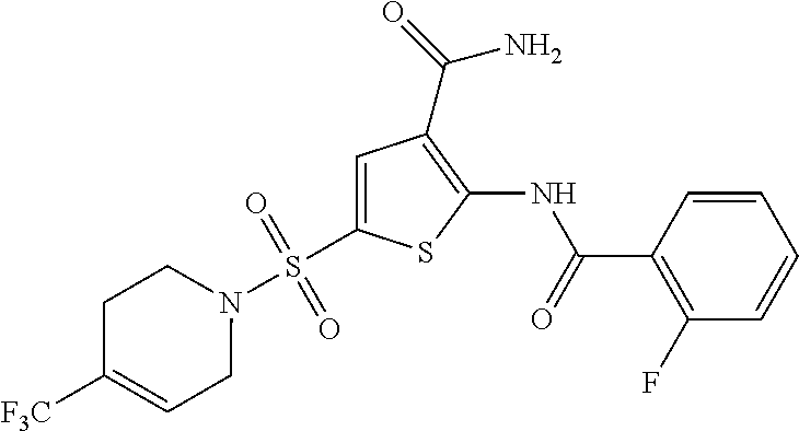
C1=CC(C(=O)NC2=C(C(=O)N)C=C(S(N3CCC([F3C])=CC3)(=O)=O)S2)=C(F)C=C1
